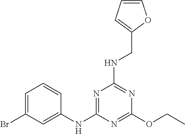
C1(OCC)=NC(NC2=CC(Br)=CC=C2)=NC(NCC2=CC=CO2)=N1
